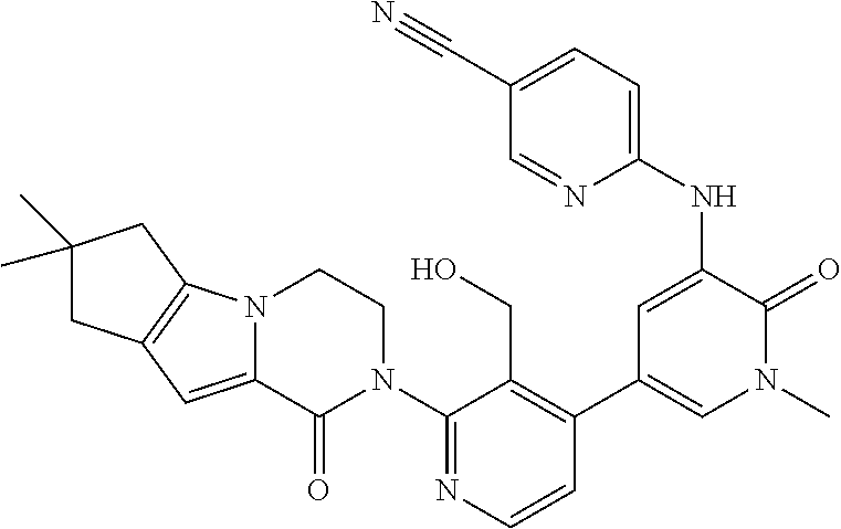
C12=C(N3C(=C1)C(=O)N(C1=NC=CC(C4=CN(C)C(=O)C(NC5=CC=C(C#N)C=N5)=C4)=C1CO)CC3)CC(C)(C)C2
